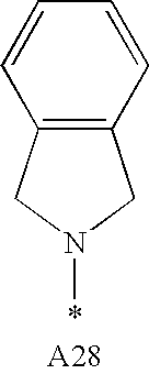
C12=C(C=CC=C1)CN(*)C2
